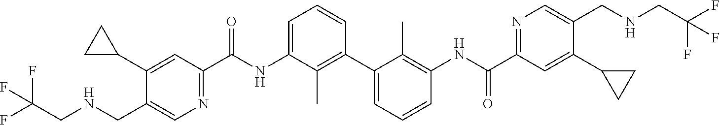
C1(C2CC2)=CC(C(NC2=CC=CC(C3=CC=CC(NC(C4=NC=C(CNCC(F)(F)F)C(C5CC5)=C4)=O)=C3C)=C2C)=O)=NC=C1CNCC(F)(F)F
